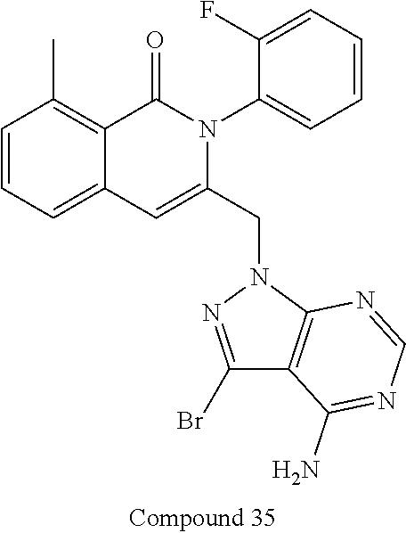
C1=CC=C2C(=C1C)C(=O)N(C1=CC=CC=C1F)C(CN1N=C(Br)C3=C1N=CN=C3N)=C2
